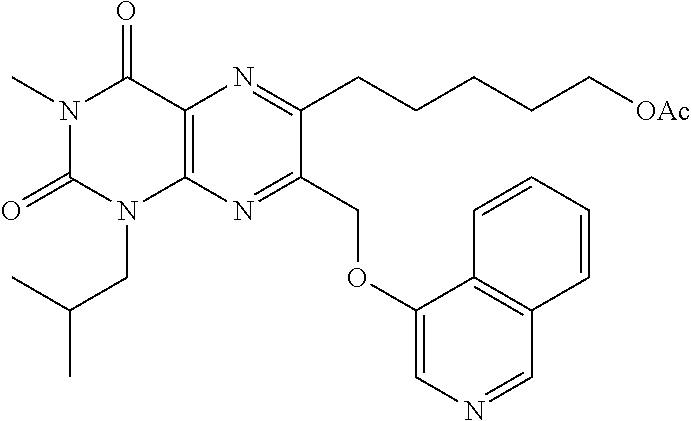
C12=C(N=C(COC3=CN=CC4=C3C=CC=C4)C(CCCCC[OAc])=N1)N(CC(C)C)C(=O)N(C)C2=O
